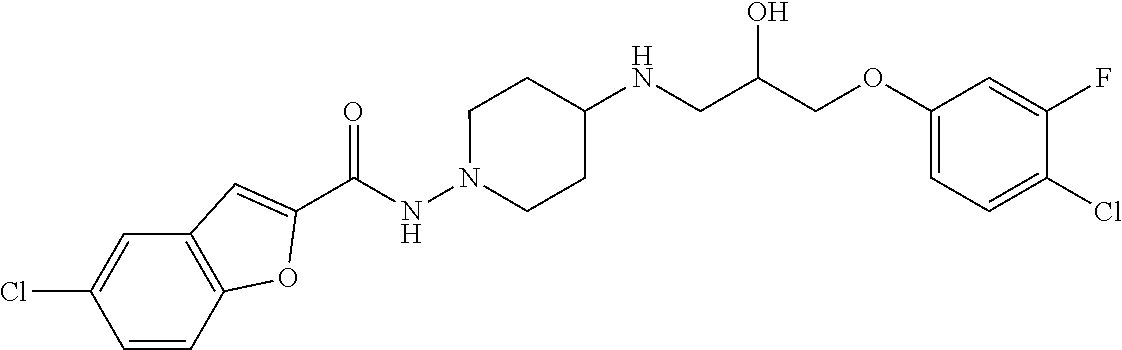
C1(C(NN2CCC(NCC(COC3=CC=C(Cl)C(F)=C3)O)CC2)=O)=CC2=C(O1)C=CC(Cl)=C2
